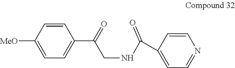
C1=CC([MeO])=CC=C1C(=O)CNC(=O)C1=CC=NC=C1
